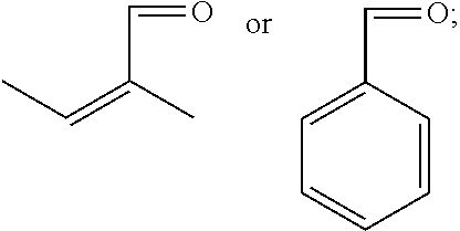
C(=O)C1=CC=CC=C1.C(=O)C(=CC)C
